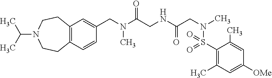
C12=C(C=CC(CN(C(CNC(CN(C)S(=O)(=O)C3=C(C)C=C([OMe])C=C3C)=O)=O)C)=C1)CCN(C(C)C)CC2
